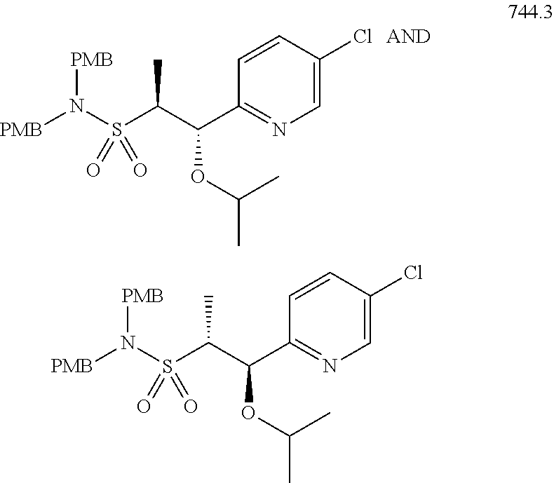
[PMB]N(S(C(C(C1=NC=C(Cl)C=C1)OC(C)C)C)(=O)=O)[PMB].[PMB]N(S(C(C(C1=NC=C(Cl)C=C1)OC(C)C)C)(=O)=O)[PMB]
